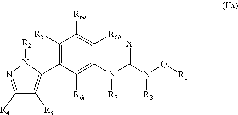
C1([R5])=C(C2=C([R3])C([R4])=NN2[R2])C([R6c])=C(N(C(N([Q][R1])[R8])=[X])[R7])C([R6b])=C1[R6a]
